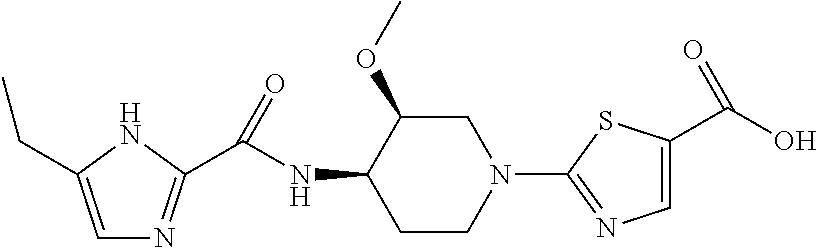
C1=C(CC)NC(C(NC2C(OC)CN(C3=NC=C(C(O)=O)S3)CC2)=O)=N1
